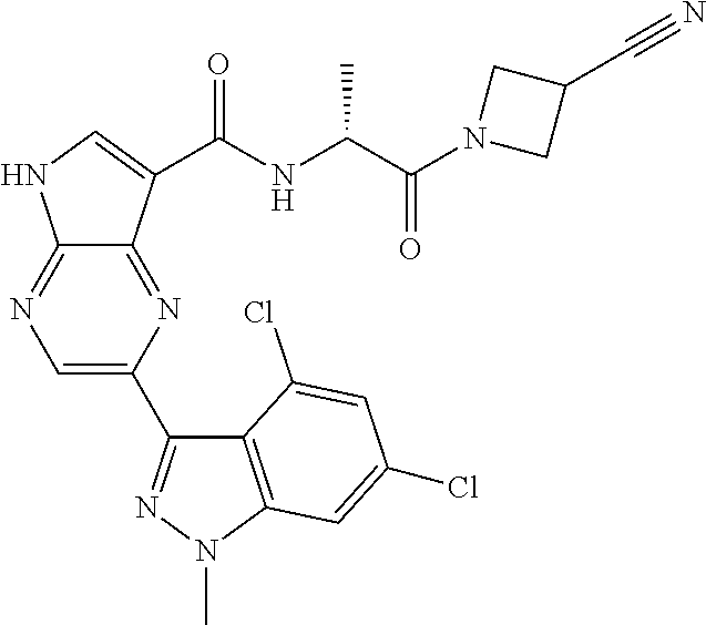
C12=NC(C3=NN(C)C4=C3C(Cl)=CC(Cl)=C4)=CN=C1NC=C2C(NC(C(N1CC(C#N)C1)=O)C)=O
